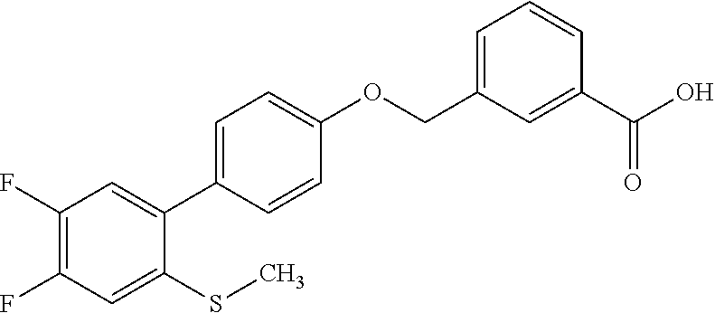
C1(F)=C(F)C=C(SC)C(C2=CC=C(OCC3=CC=CC(C(O)=O)=C3)C=C2)=C1
